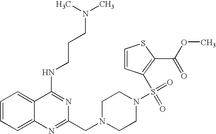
C1=CC=C2C(=C1)C(NCCCN(C)C)=NC(CN1CCN(S(=O)(C3=C(C(OC)=O)SC=C3)=O)CC1)=N2
